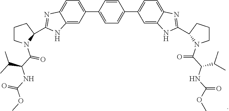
C1(C2=CC=C3C(=C2)NC(C2N(C(=O)C(C(C)C)NC(=O)OC)CCC2)=N3)=CC=C(C2=CC=C3C(=C2)NC(C2CCCN2C(C(NC(=O)OC)C(C)C)=O)=N3)C=C1
